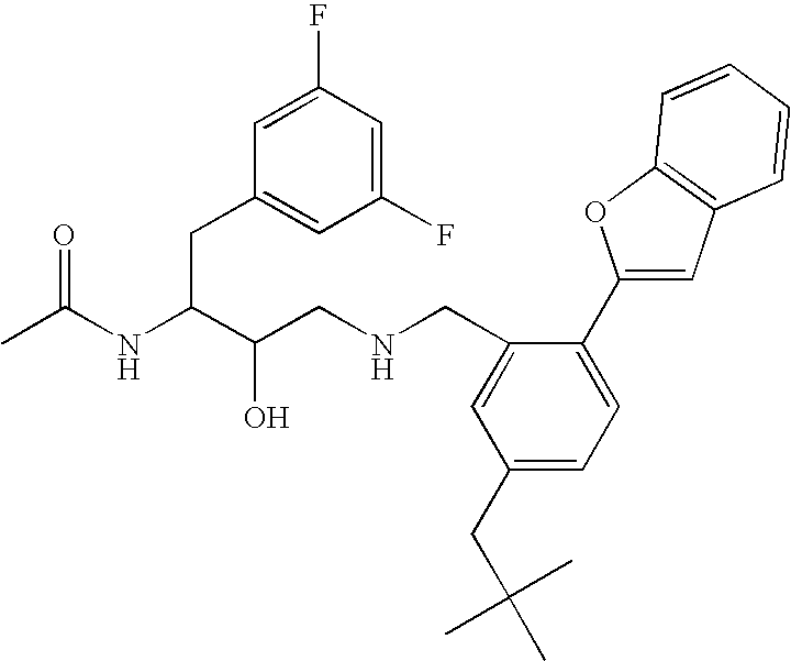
CC(NC(C(CNCC1=CC(CC(C)(C)C)=CC=C1C1=CC2=C(O1)C=CC=C2)O)CC1=CC(F)=CC(F)=C1)=O
